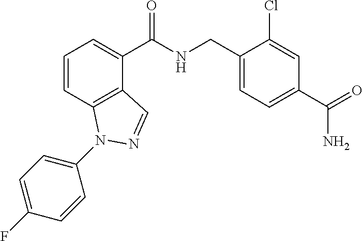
C1=CC2=C(C(C(NCC3=CC=C(C(=O)N)C=C3Cl)=O)=C1)C=NN2C1=CC=C(F)C=C1
